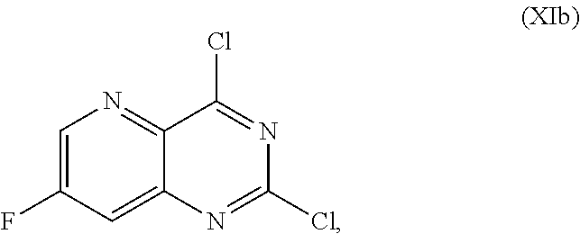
C1=C(F)C=C2C(=N1)C(Cl)=NC(Cl)=N2
